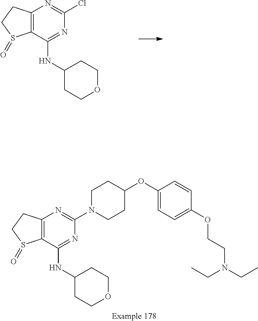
C12=C(C(NC3CCOCC3)=NC(Cl)=N1)S(=O)CC2.C1(OC2CCN(C3=NC4=C(C(NC5CCOCC5)=N3)S(=O)CC4)CC2)=CC=C(OCCN(CC)CC)C=C1
